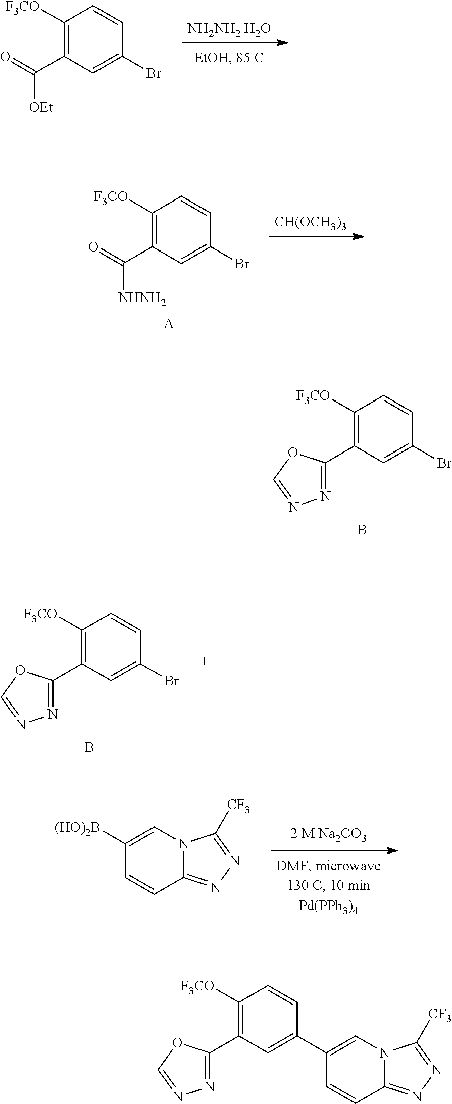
C1([F3CO])=C(C([OEt])=O)C=C(Br)C=C1.[NH2NH2 H2O].C1([F3CO])=C(C([NHNH2])=O)C=C(Br)C=C1.[CH(OCH3)3].[A].C1([F3CO])=C(C2=NN=CO2)C=C(Br)C=C1.B.C1([F3CO])=C(C2=NN=CO2)C=C(Br)C=C1.B.C1([(HO)2B])=CN2C(=NN=C2[CF3])C=C1.C1([F3CO])=C(C2=NN=CO2)C=C(C2=CN3C(=NN=C3[CF3])C=C2)C=C1
